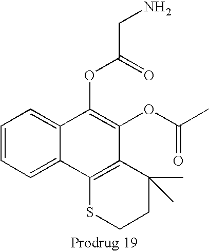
C1=CC=C2C(=C1)C(OC(CN)=O)=C(OC(C)=O)C1=C2SCCC1(C)C
